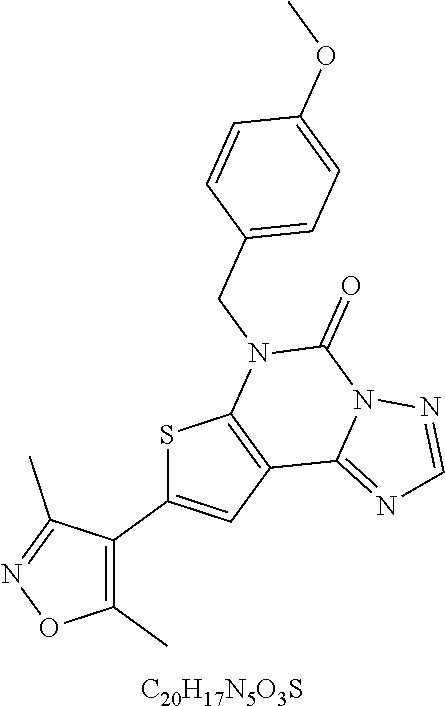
S1C(C2=C(C)ON=C2C)=CC2=C1N(CC1=CC=C(OC)C=C1)C(=O)N1C2=NC=N1.[C20H17N5O3S]
